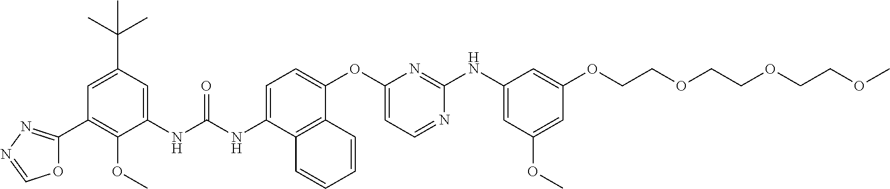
C1=C(C(C)(C)C)C=C(NC(NC2=CC=C(OC3=CC=NC(NC4=CC(OC)=CC(OCCOCCOCCOC)=C4)=N3)C3=C2C=CC=C3)=O)C(OC)=C1C1=NN=CO1
